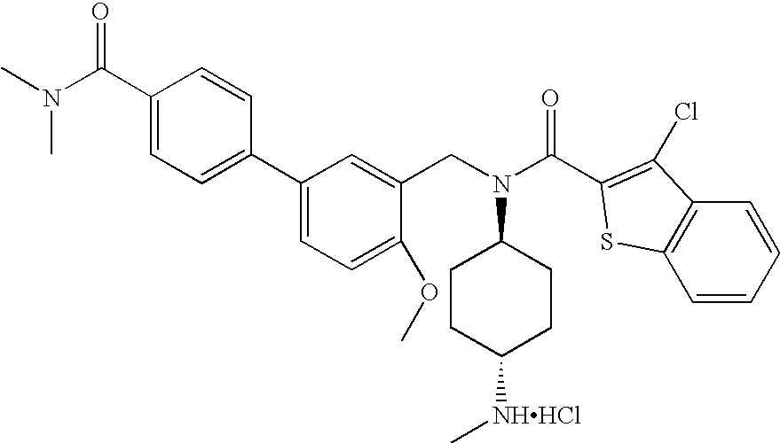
C1(C(N(C)C)=O)=CC=C(C2=CC=C(OC)C(CN(C3CCC([NHHCl]C)CC3)C(C3=C(Cl)C4=C(S3)C=CC=C4)=O)=C2)C=C1
